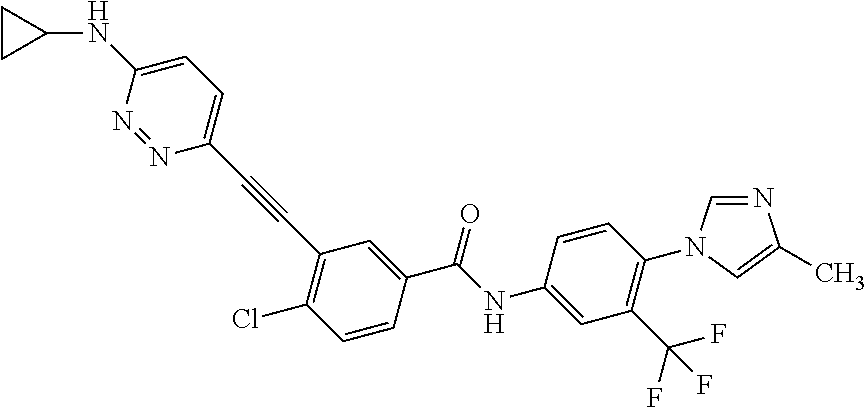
C1(N2C=NC(C)=C2)=C(C(F)(F)F)C=C(NC(C2=CC(C#CC3=CC=C(NC4CC4)N=N3)=C(Cl)C=C2)=O)C=C1
